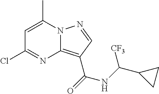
C1=C(C)N2C(=C(C(=O)NC(C3CC3)[CF3])C=N2)N=C1Cl
